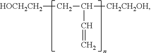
[HOCH2CH2]CC(C=C)[CH2CH2OH]
